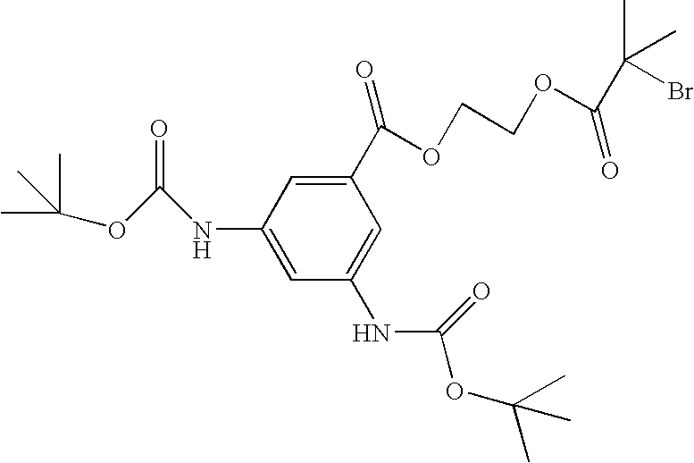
C1(C(OCCOC(C(Br)(C)C)=O)=O)=CC(NC(OC(C)(C)C)=O)=CC(NC(OC(C)(C)C)=O)=C1
